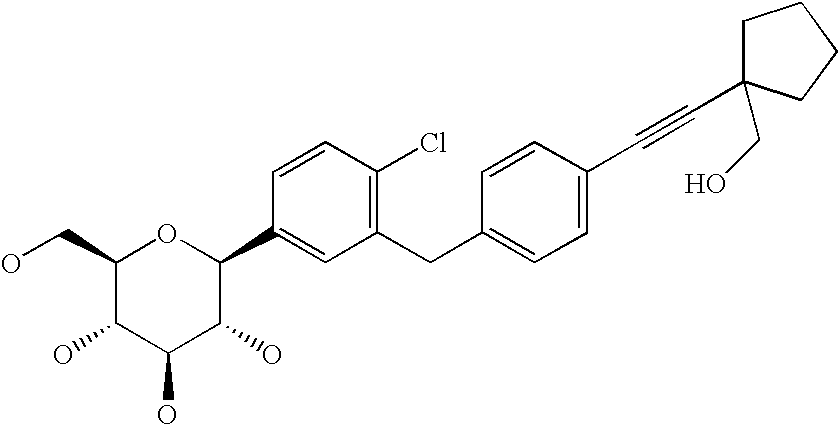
C1(CO)C(O)C(O)C(O)C(C2=CC(CC3=CC=C(C#CC4(CO)CCCC4)C=C3)=C(Cl)C=C2)O1
